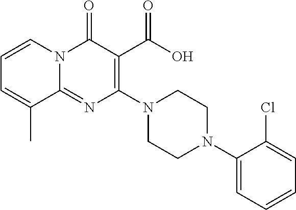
C1=CC=C(C)C2=NC(N3CCN(C4=CC=CC=C4Cl)CC3)=C(C(O)=O)C(=O)N12
